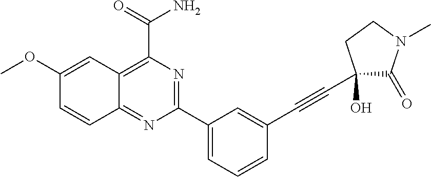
C12=C(C(=O)N)N=C(C3=CC=CC(C#CC4(O)C(=O)N(C)CC4)=C3)N=C1C=CC(OC)=C2
